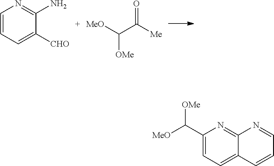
C1=CC=C([CHO])C(N)=N1.[MeO]C(C([Me])=O)[OMe].C1(C([MeO])[OMe])=CC=C2C(=N1)N=CC=C2
